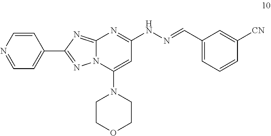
C1=NC=CC(C2=NN3C(=N2)N=C(NN=CC2=CC=CC([CN])=C2)C=C3N2CCOCC2)=C1
